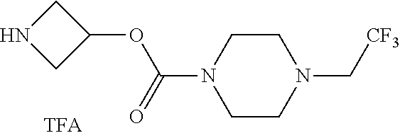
C1NCC1OC(=O)N1CCN(C[CF3])CC1
